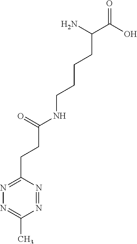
N1=NC(CCC(NCCCCC(C(O)=O)N)=O)=NN=C1C
